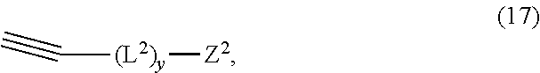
C([(L2)y][Z2])#C
